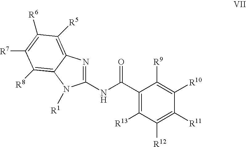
C1(NC(C2=C([R13])C([R12])=C([R11])C([R10])=C2[R9])=O)=NC2=C([R5])C([R6])=C([R7])C([R8])=C2N1[R1]
